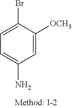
C1=C([OCH3])C(Br)=CC=C1N
